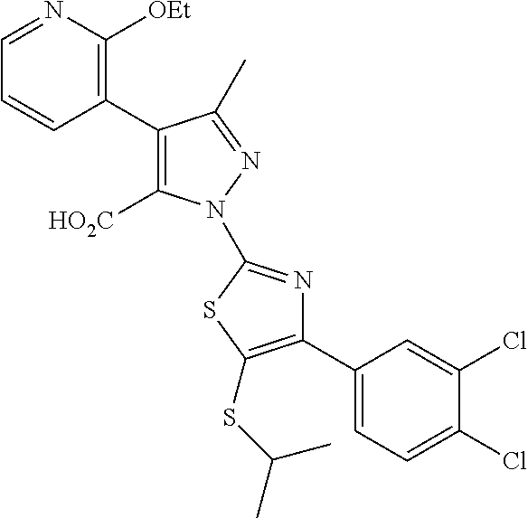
C1(C2=C([HO2C])N(C3=NC(C4=CC=C(Cl)C(Cl)=C4)=C(SC(C)C)S3)N=C2C)=C([OEt])N=CC=C1
